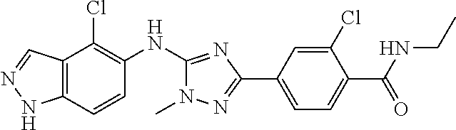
C12=C(C=CC(NC3=NC(C4=CC=C(C(=O)NCC)C(Cl)=C4)=NN3C)=C1Cl)NN=C2
